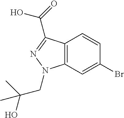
C12=C(C=C(Br)C=C1)N(CC(O)(C)C)N=C2C(=O)O
